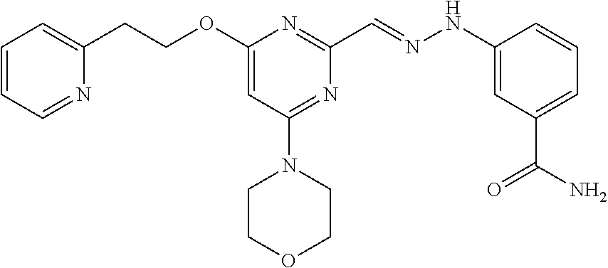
C1(CCOC2=CC(N3CCOCC3)=NC(C=NNC3=CC(C(N)=O)=CC=C3)=N2)=CC=CC=N1
